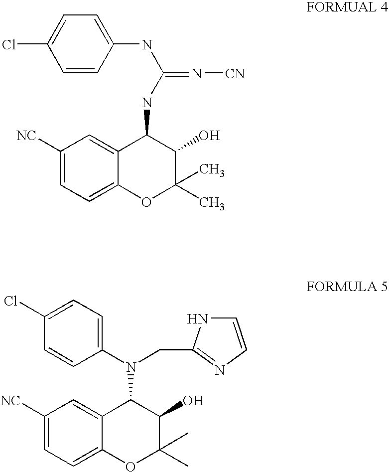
C1=CC(NC(NC2C3=CC([NC])=CC=C3OC(C)(C)C2O)=N[CN])=CC=C1Cl.N(C1C2=CC([NC])=CC=C2OC(C)(C)C1O)(C1=CC=C(Cl)C=C1)CC1=NC=CN1
